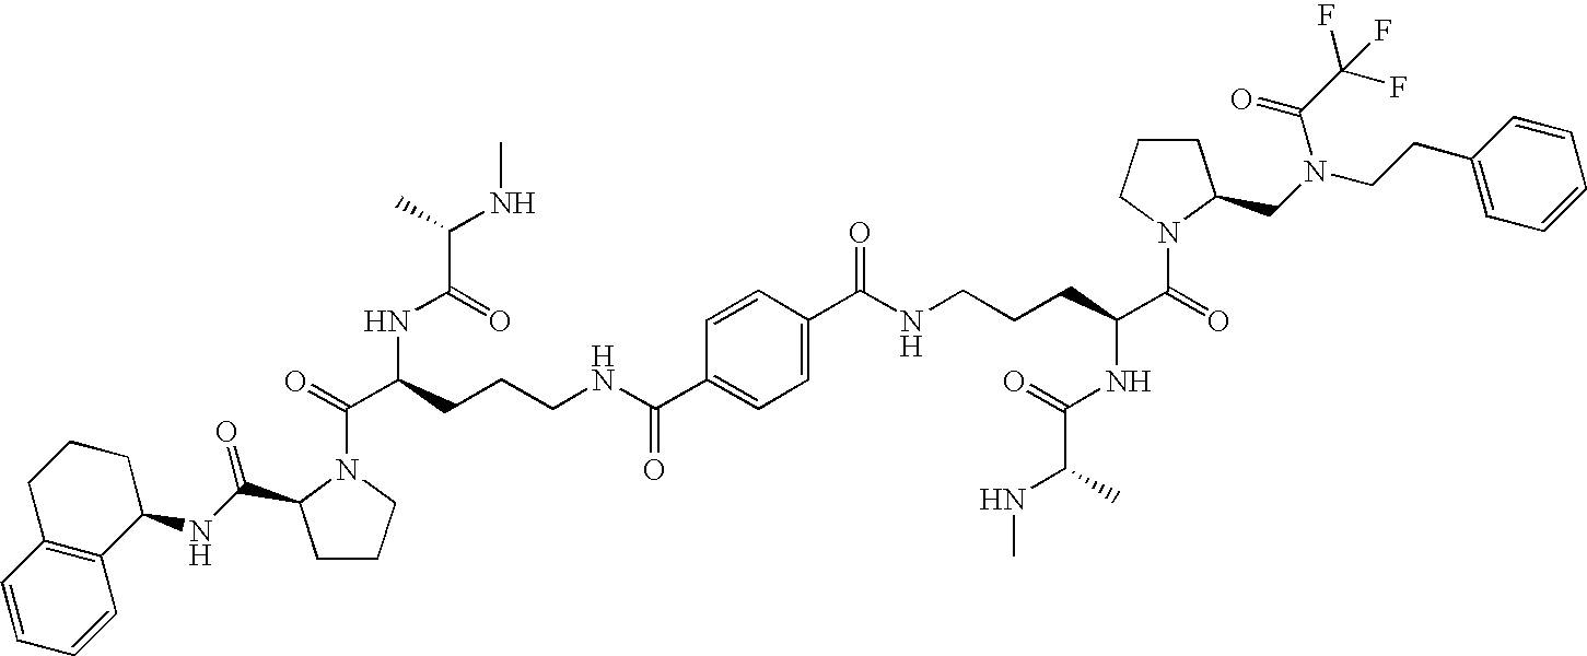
C1CCN(C(C(NC(=O)C(NC)C)CCCNC(C2=CC=C(C(NCCCC(C(=O)N3CCCC3CN(C(=O)C(F)(F)F)CCC3=CC=CC=C3)NC(=O)C(NC)C)=O)C=C2)=O)=O)C1C(=O)NC1CCCC2=C1C=CC=C2
